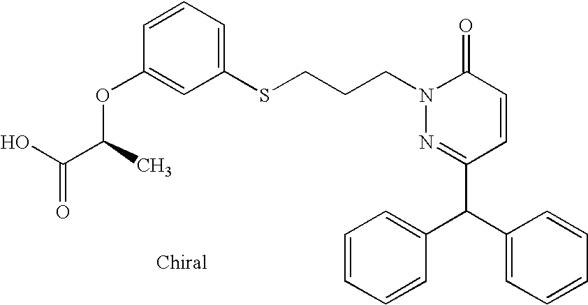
C1(C(C2=CC=CC=C2)C2=CC=CC=C2)=NN(CCCSC2=CC=CC(OC(C(O)=O)C)=C2)C(=O)C=C1
